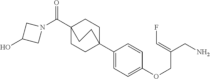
C1(C23CCC(C(N4CC(O)C4)=O)(CC2)CC3)=CC=C(OCC(CN)=CF)C=C1
